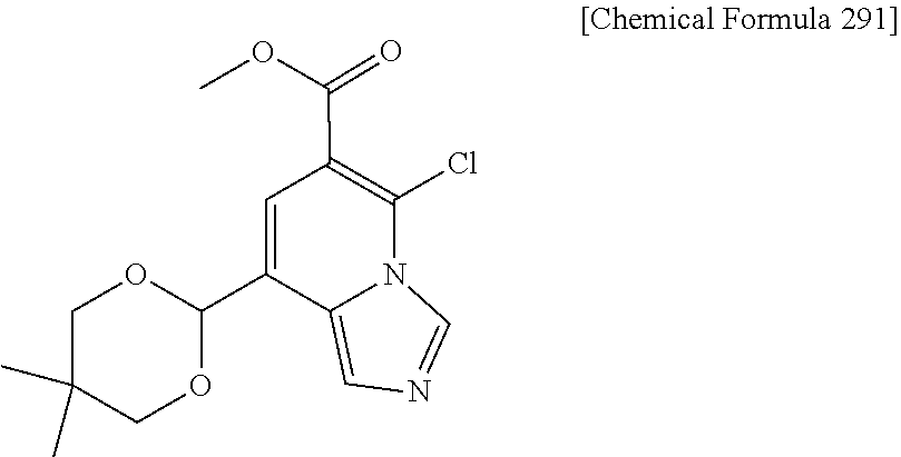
C1=NC=C2N1C(Cl)=C(C(OC)=O)C=C2C1OCC(C)(C)CO1
